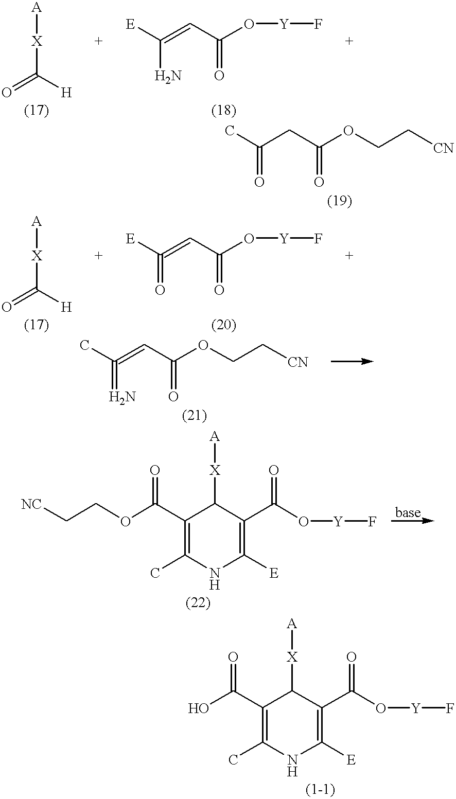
[A][X]C(=O)[H].C(N)([E])=CC(O[Y]F)=O.C(=O)(C)CC(OCC[CN])=O.[A][X]C(=O)[H].C(=O)([E])=CC(O[Y]F)=O.C(=N)(C)=CC(OCC[CN])=O.C1(C(OCC[NC])=O)=C(C)NC([E])=C(C(O[Y]F)=O)C1[X][A].C1(C(O)=O)=C(C)NC([E])=C(C(O[Y]F)=O)C1[X][A]
